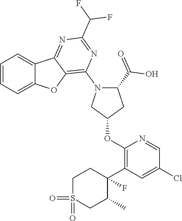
C1=CC=C2C(=C1)C1=NC(C(F)F)=NC(N3CC(OC4=C(C5(F)CCS(=O)(=O)CC5C)C=C(Cl)C=N4)CC3C(O)=O)=C1O2
